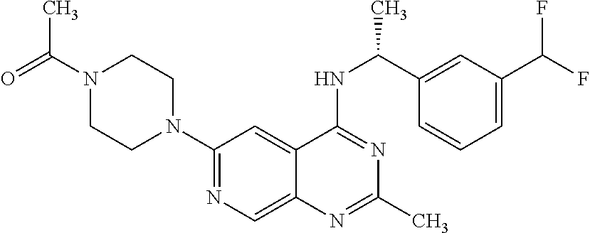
N1(C(=O)C)CCN(C2=NC=C3C(=C2)C(NC(C2=CC(C(F)F)=CC=C2)C)=NC(C)=N3)CC1
